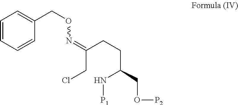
N(=C(CCl)CCC(N[P1])CO[P2])OCC1=CC=CC=C1
